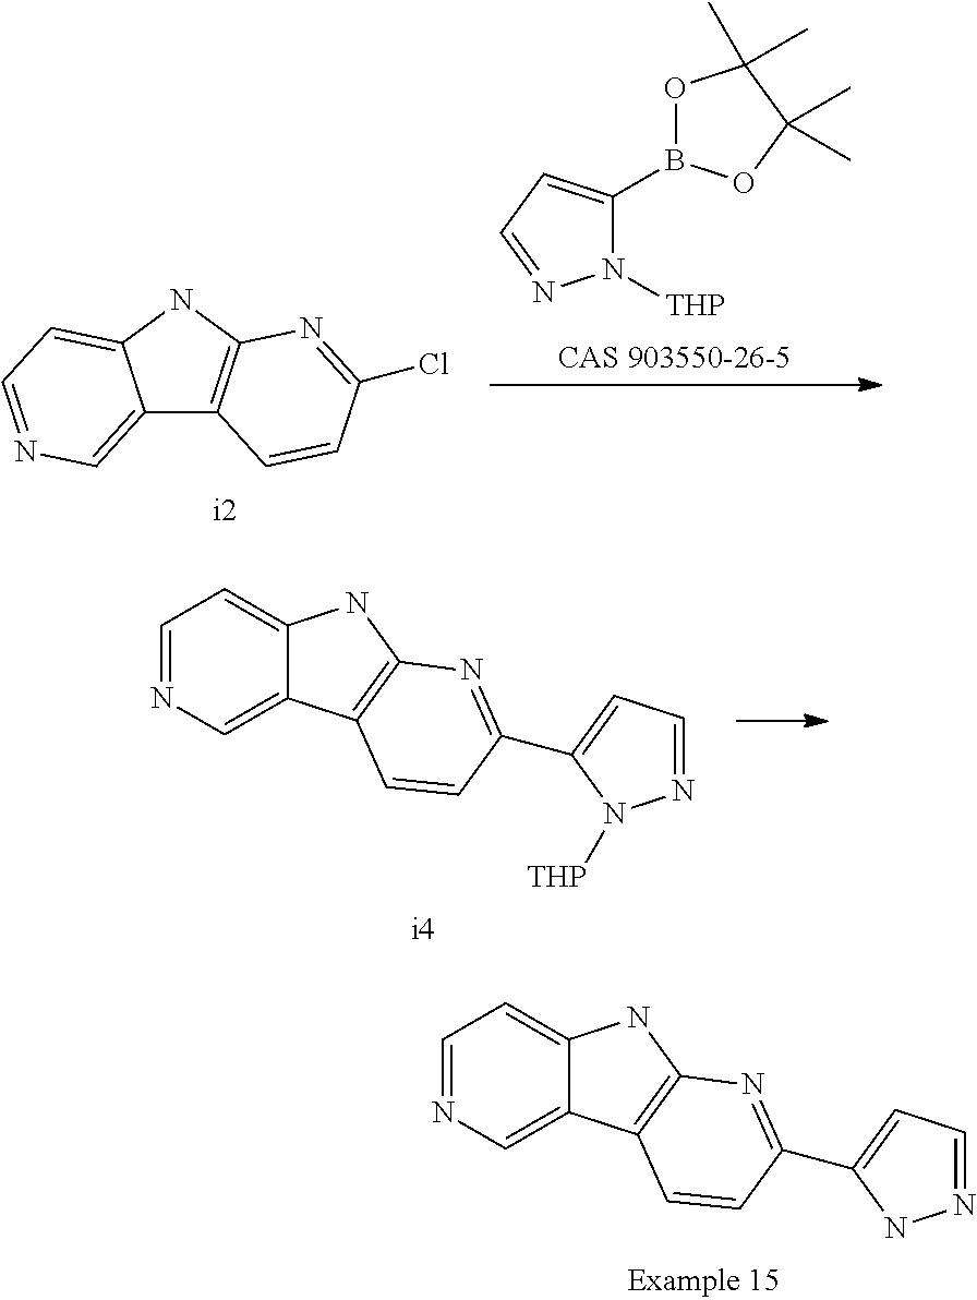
N1([THP])C(B2OC(C)(C)C(C)(C)O2)=CC=N1.C12=CN=CC=C1NC1=C2C=CC(Cl)=N1.C1=NC=C2C(=C1)NC1=C2C=CC(C2=CC=NN2[THP])=N1.C1=NC=C2C(=C1)NC1=C2C=CC(C2=CC=NN2)=N1
